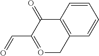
C1=CC2=C(C=C1)CO=C(C=O)C2=O
